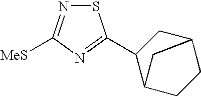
S1N=C([MeS])N=C1C1C2CCC(C1)C2
